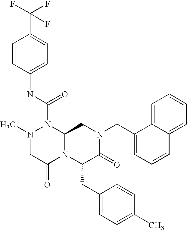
CN1CC(=O)N2C(N1C(NC1=CC=C(C(F)(F)F)C=C1)=O)CN(CC1=CC=CC3=CC=CC=C13)C(=O)C2CC1=CC=C(C)C=C1
